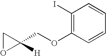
C1(I)=C(OCC2([H])CO2)C=CC=C1
